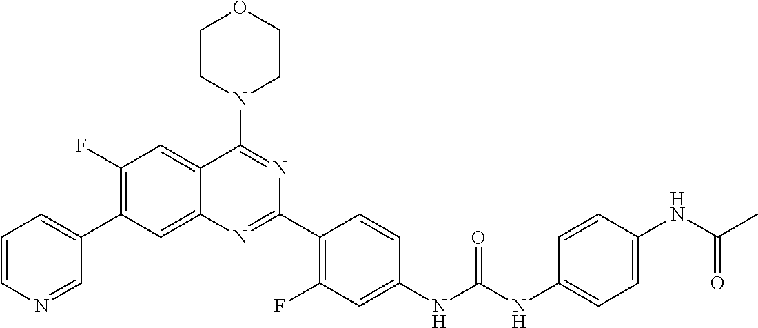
C1(F)=C(C2=CC=CN=C2)C=C2C(=C1)C(N1CCOCC1)=NC(C1=C(F)C=C(NC(NC3=CC=C(NC(C)=O)C=C3)=O)C=C1)=N2
